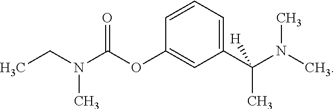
C1(C(N(C)C)(C)[H])=CC=CC(OC(N(CC)C)=O)=C1
